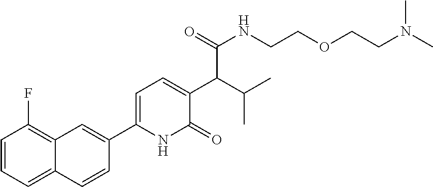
C1=CC=C2C(=C1F)C=C(C1=CC=C(C(C(C)C)C(=O)NCCOCCN(C)C)C(=O)N1)C=C2
